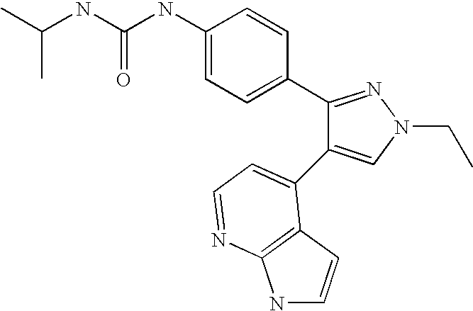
C(C)(NC(NC1=CC=C(C2=NN(CC)C=C2C2=CC=NC3=C2C=CN3)C=C1)=O)C
